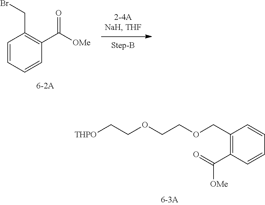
C1(COCCOCC[THPO])=C(C(=O)[OMe])C=CC=C1.C1(C([OMe])=O)=C(CBr)C=CC=C1
